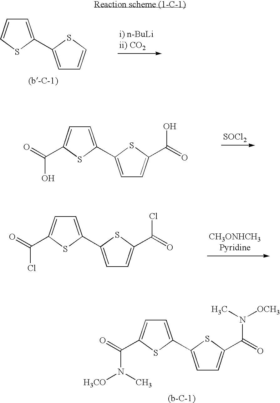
C1=C(C2=CC=C(C(=O)N(C)[OCH3])S2)SC(C(=O)N([H3CO])C)=C1.C1=C(C2=CC=CS2)SC=C1.[SOCl2].C1=C(C2=CC=C(C(=O)O)S2)SC(C(=O)O)=C1.C1=C(C2=CC=C(C(=O)Cl)S2)SC(C(=O)Cl)=C1
